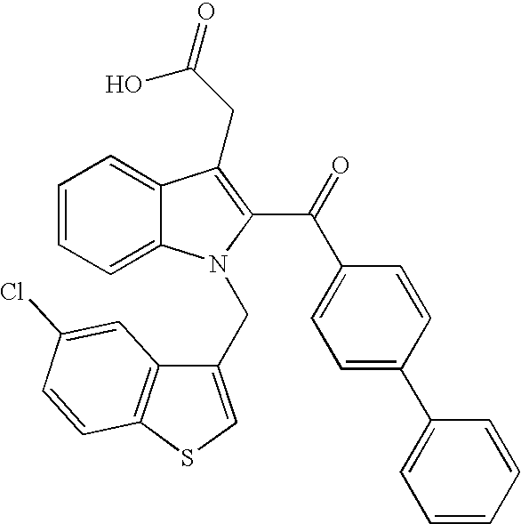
C1=CC=C2C(=C1)C(CC(=O)O)=C(C(=O)C1=CC=C(C3=CC=CC=C3)C=C1)N2CC1=CSC2=C1C=C(Cl)C=C2
